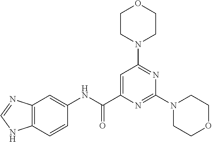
C1=C(C(NC2=CC3=C(C=C2)NC=N3)=O)N=C(N2CCOCC2)N=C1N1CCOCC1
